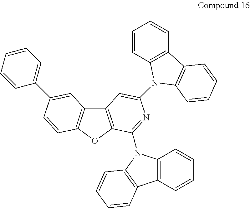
C12=C(OC3=C1C=C(C1=CC=CC=C1)C=C3)C(N1C3=C(C=CC=C3)C3=C1C=CC=C3)=NC(N1C3=C(C=CC=C3)C3=C1C=CC=C3)=C2
